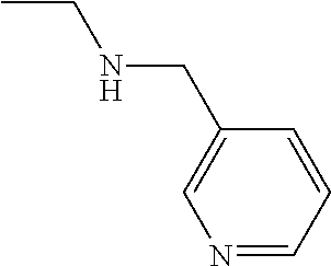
CCNCC1=CN=CC=C1
